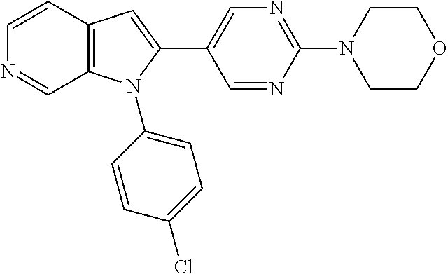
C1=CC2=C(C=N1)N(C1=CC=C(Cl)C=C1)C(C1=CN=C(N3CCOCC3)N=C1)=C2
